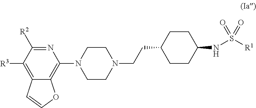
N1=C([R2])C([R3])=C2C(=C1N1CCN(CCC3CCC(NS([R1])(=O)=O)CC3)CC1)OC=C2
